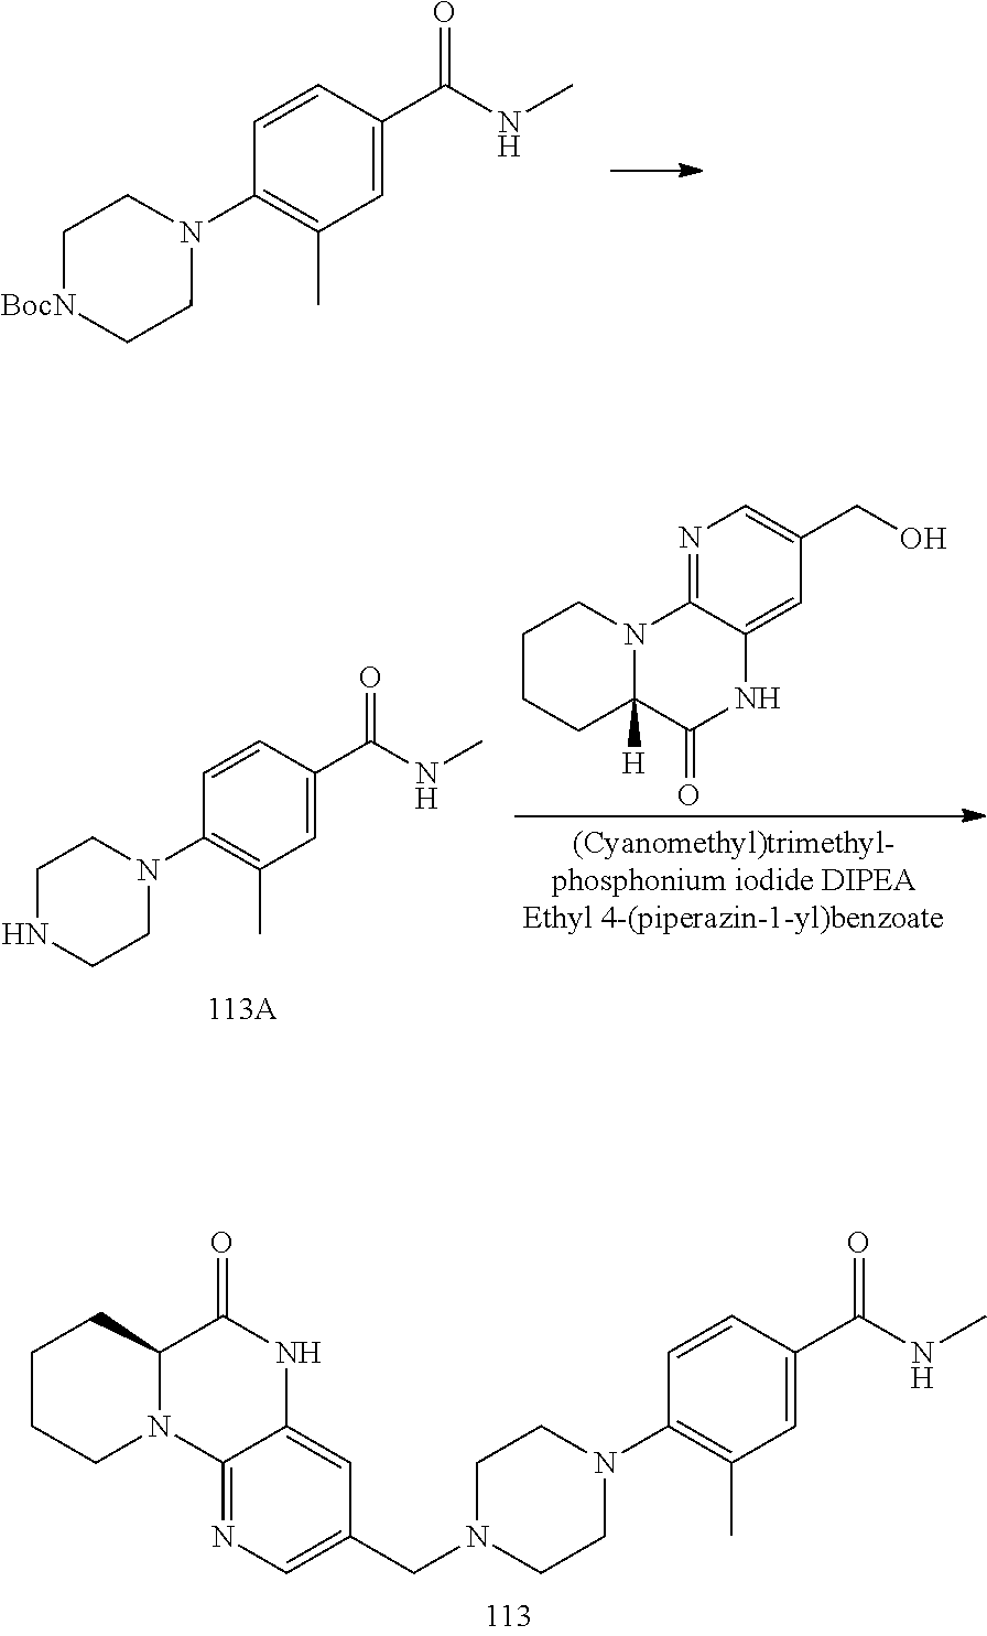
C1(=O)NC2=CC(CN3CCN(C4=C(C)C=C(C(=O)NC)C=C4)CC3)=CN=C2N2C1CCCC2.C1=C(C(NC)=O)C=CC(N2CC[BocN]CC2)=C1C.N1=C2C(=CC(CO)=C1)NC(=O)C1([H])N2CCCC1.C1=C(C(NC)=O)C=CC(N2CCNCC2)=C1C
